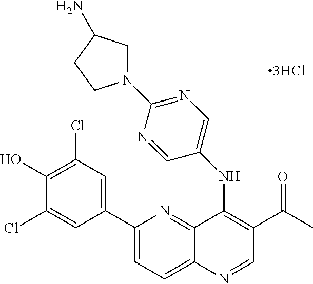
C1(C2=CC(Cl)=C(O)C(Cl)=C2)=CC=C2C(=N1)C(NC1=CN=C(N3CC(N)CC3)N=C1)=C(C(C)=O)C=N2
